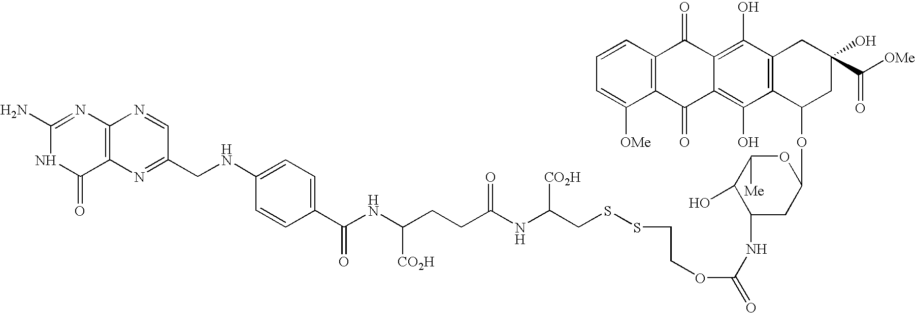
C1(N)=NC2=C(C(=O)N1)N=C(CNC1=CC=C(C(NC(CCC(NC(CSSCCOC(=O)NC3CC(OC4CC(O)(C(=O)[OMe])CC5=C4C(O)=C4C(=C5O)C(=O)C5=C(C4=O)C([OMe])=CC=C5)OC([Me])C3O)[CO2H])=O)[CO2H])=O)C=C1)C=N2
